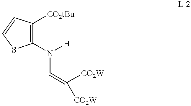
C1(N([H])C=C([CO2W])[CO2W])=C([CO2tBu])C=CS1
